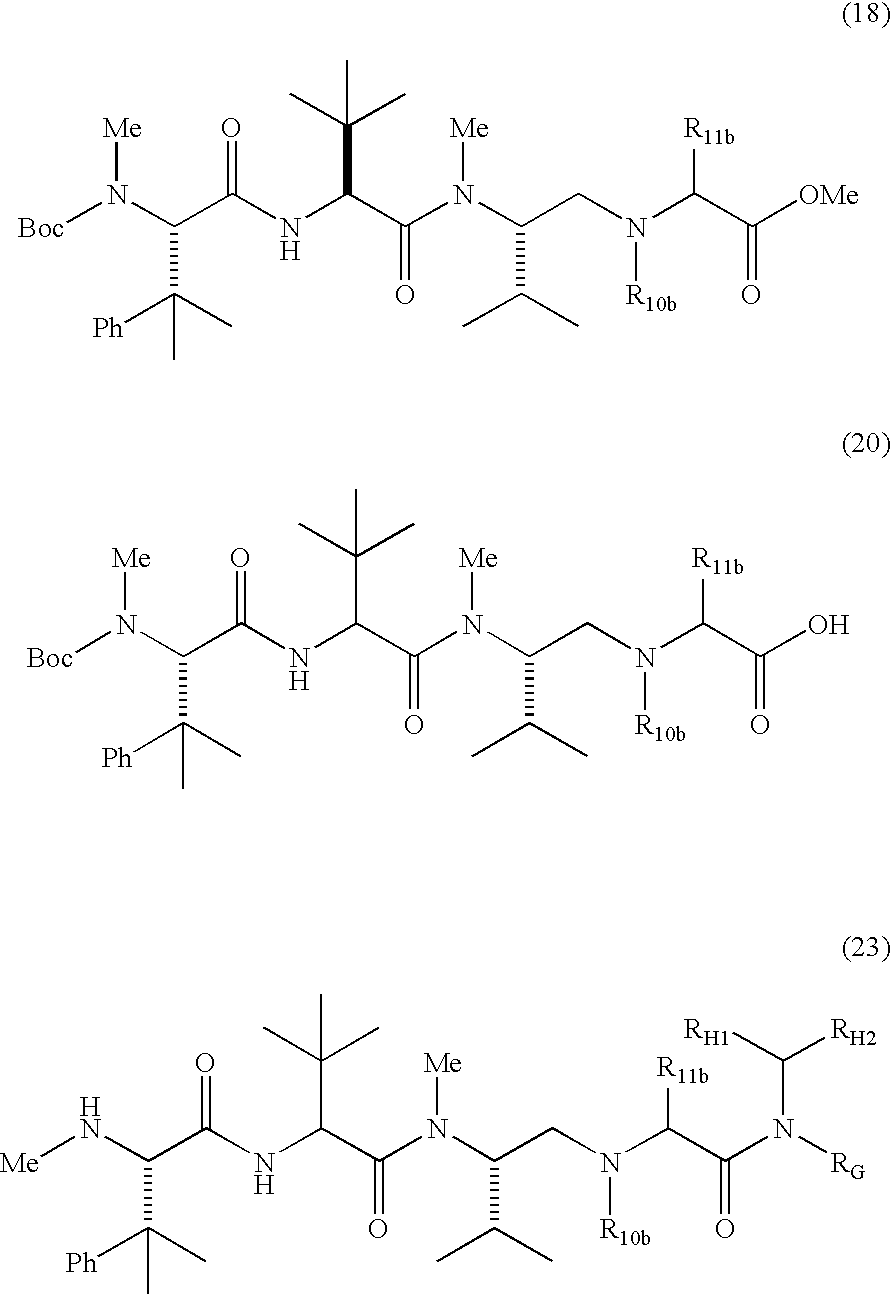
[Boc]N(C(C(NC(C(N(C(CN(C(C([OMe])=O)[R11b])[R10b])C(C)C)[Me])=O)C(C)(C)C)=O)C(C)([Ph])C)[Me].[Boc]N(C(C(NC(C(N(C(CN(C(C(O)=O)[R11b])[R10b])C(C)C)[Me])=O)C(C)(C)C)=O)C(C)([Ph])C)[Me].[Me]NC(C(NC(C(N(C(CN(C(C(N([RG])C([RH1])[RH2])=O)[R11b])[R10b])C(C)C)[Me])=O)C(C)(C)C)=O)C(C)([Ph])C
